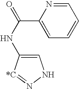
C1=C(NC(=O)C2=CC=CC=N2)[*C]=NN1
